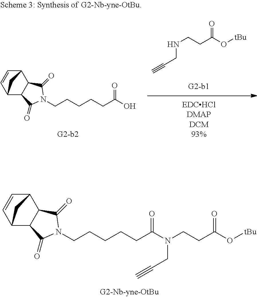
C12C3C=CC(C1C(=O)N(CCCCCC(=O)N(CC#C)CCC(O[tBu])=O)C2=O)C3.C#CCNCCC(O[tBu])=O.C12C3C=CC(C1C(=O)N(CCCCCC(O)=O)C2=O)C3
